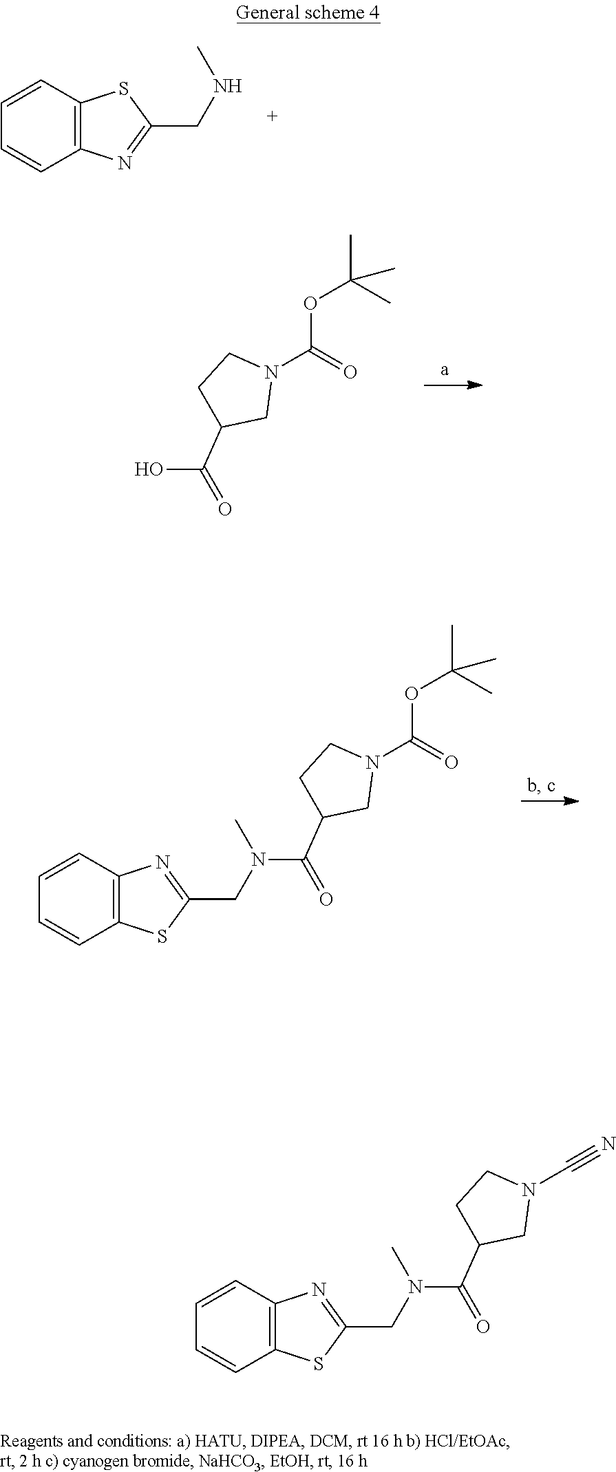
C1=CC=CC2=C1SC(CNC)=N2.N1(C(=O)OC(C)(C)C)CCC(C(O)=O)C1.N1(C(=O)OC(C)(C)C)CCC(C(N(C)CC2=NC3=C(S2)C=CC=C3)=O)C1.N1(C#N)CCC(C(N(C)CC2=NC3=C(S2)C=CC=C3)=O)C1
